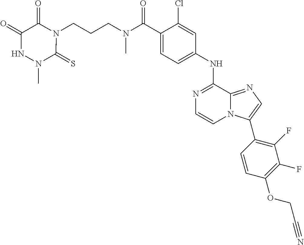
C1=C(C(N(CCCN2C(=O)C(=O)NN(C)C2=S)C)=O)C(Cl)=CC(NC2=NC=CN3C2=NC=C3C2=C(F)C(F)=C(OCC#N)C=C2)=C1
